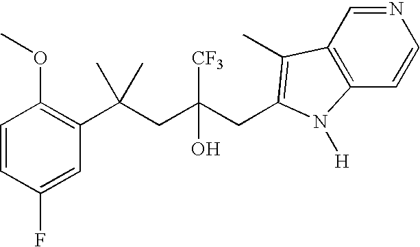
C1=CC(F)=CC(C(CC(CC2=C(C)C3=C(C=CN=C3)N2[H])([CF3])O)(C)C)=C1OC
